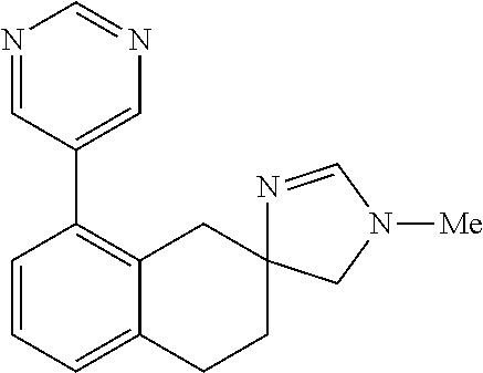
C1=CC=C2C(=C1C1=CN=CN=C1)CC1(CC2)N=CN([Me])C1
